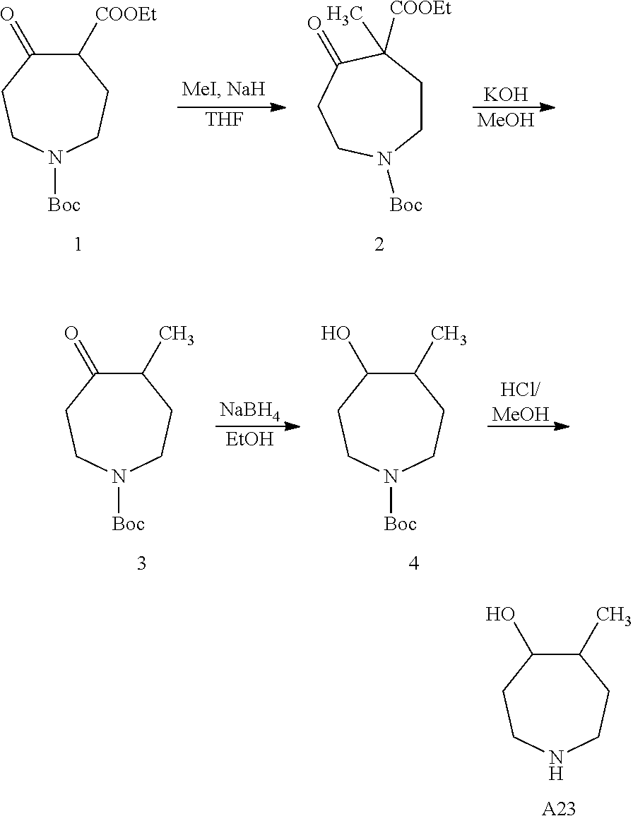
C1([COOEt])C(=O)CCN([Boc])CC1.[THF].C1CC([COOEt])(C)C(=O)CCN1[Boc].[MeOH].[KOH].C1(C)C(=O)CCN([Boc])CC1.[EtOH].[NaBH4].C1(C)C(O)CCN([Boc])CC1.[HCl/MeOH].C1(C)C(O)CCNCC1.[A23]
